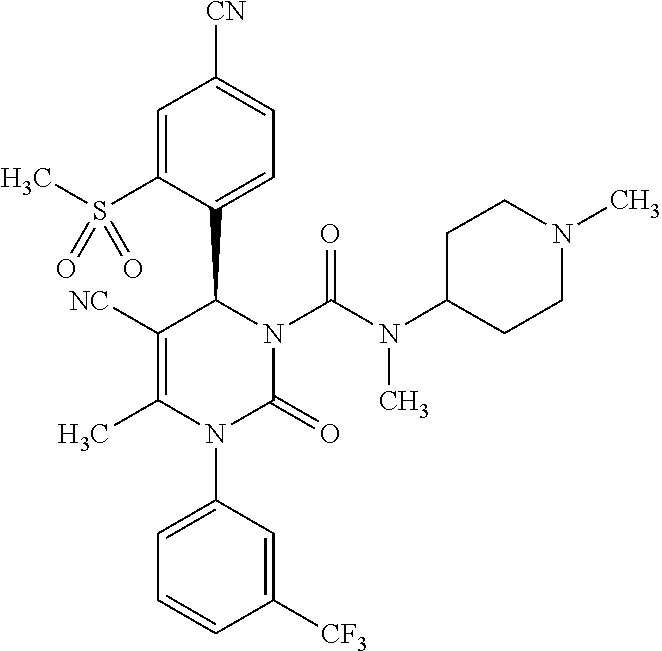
C1=C(S(C)(=O)=O)C(C2N(C(N(C)C3CCN(C)CC3)=O)C(=O)N(C3=CC=CC([CF3])=C3)C(C)=C2[NC])=CC=C1[CN]
